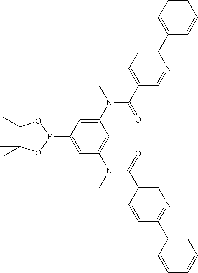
C1(N(C)C(C2=CC=C(C3=CC=CC=C3)N=C2)=O)=CC(B2OC(C)(C)C(C)(C)O2)=CC(N(C)C(=O)C2=CN=C(C3=CC=CC=C3)C=C2)=C1
